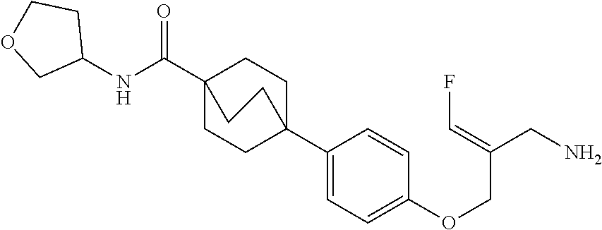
C1C2(C3=CC=C(OCC(CN)=CF)C=C3)CCC(C(=O)NC3CCOC3)(C1)CC2
